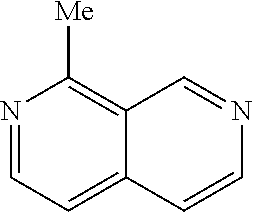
N1=CC=C2C(=C1[Me])C=NC=C2
